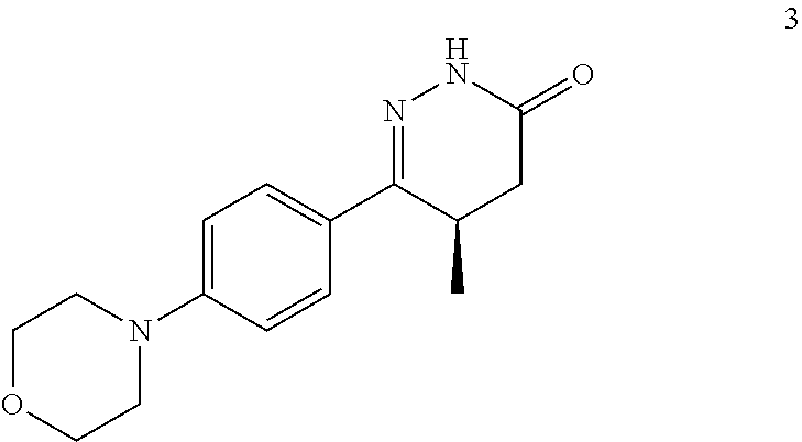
C1=C(N2CCOCC2)C=CC(C2=NNC(=O)CC2C)=C1
